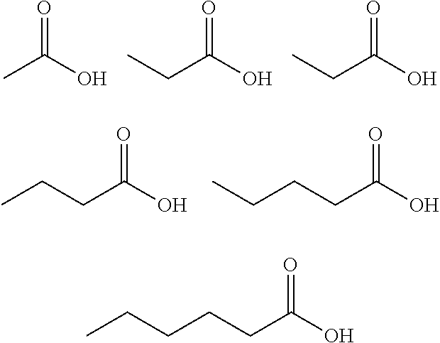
O=C(C)O.O=C(CC)O.O=C(CC)O.O=C(CCC)O.O=C(CCCC)O.O=C(CCCCC)O
